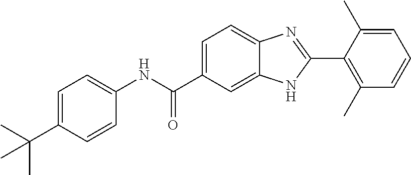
C1=C(C(C)(C)C)C=CC(NC(C2=CC=C3C(=C2)NC(C2=C(C)C=CC=C2C)=N3)=O)=C1
